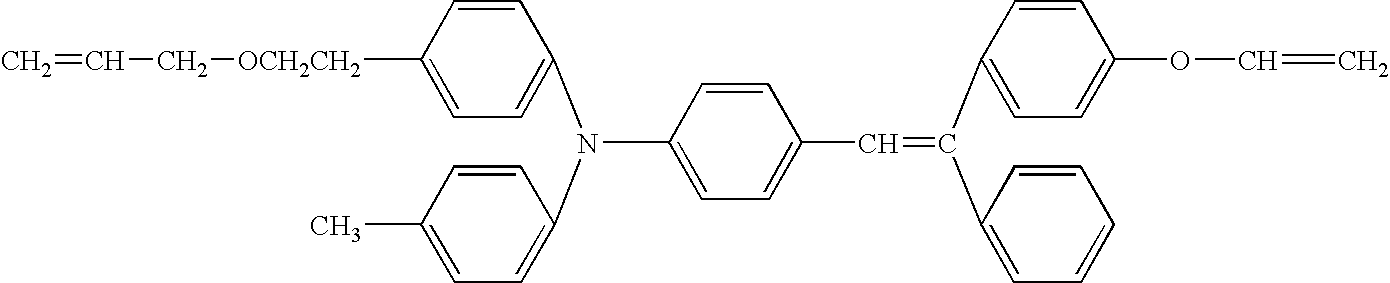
C(C1=CC=C(N(C2=CC=C([OCH2CH2]CC=C)C=C2)C2=CC=C(C)C=C2)C=C1)=C(C1=CC=C(OC=C)C=C1)C1=CC=CC=C1
